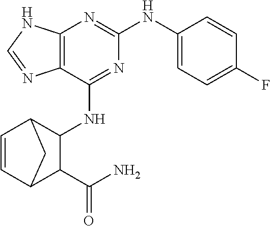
C12=C(N=C(NC3=CC=C(F)C=C3)N=C1NC1C3C=CC(C1C(N)=O)C3)NC=N2
